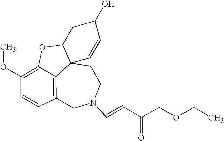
C12=C3C=CC(OC)=C1OC1CC(O)C=CC21CCN(C=CC(COCC)=O)C3
